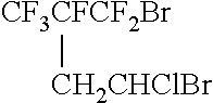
[CF3CFCF2Br][CH2CHClBr]
